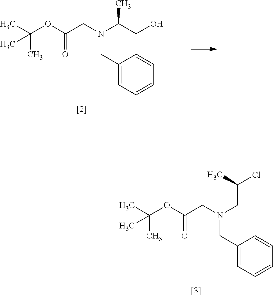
CC(OC(CN(CC(Cl)C)CC1=CC=CC=C1)=O)(C)C.CC(OC(CN(C(CO)C)CC1=CC=CC=C1)=O)(C)C
